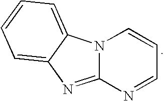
N12C(=NC3=CC=CC=C13)N=CC=C2
